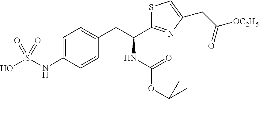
OS(NC1=CC=C(CC(C2=NC(CC([OC2H5])=O)=CS2)NC(=O)OC(C)(C)C)C=C1)(=O)=O
